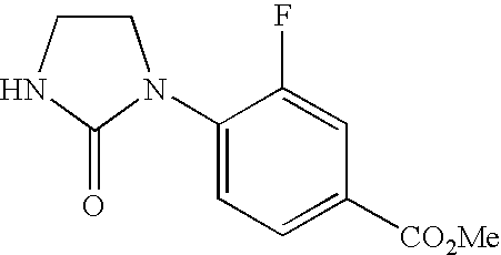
C1CNC(=O)N1C1=CC=C([CO2Me])C=C1F
